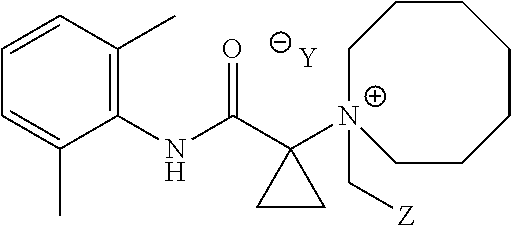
[Y].C1=C(C)C(NC(C2([N+]3(C[Z])CCCCCCC3)CC2)=O)=C(C)C=C1
